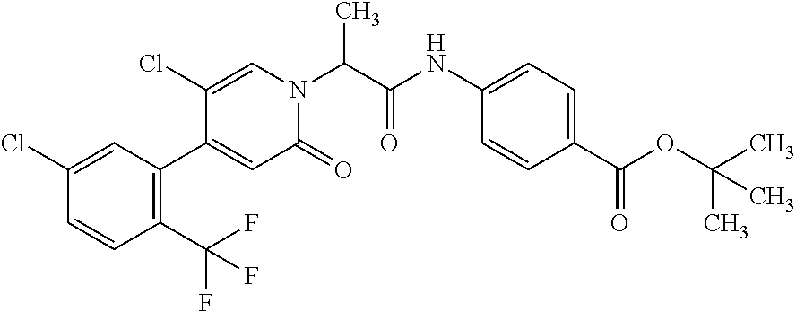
C1(C(F)(F)F)=C(C2=CC(=O)N(C(C(NC3=CC=C(C(OC(C)(C)C)=O)C=C3)=O)C)C=C2Cl)C=C(Cl)C=C1
